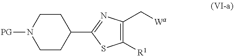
C1(C2=NC(C[Wa])=C([R1])S2)CCN([PG])CC1
